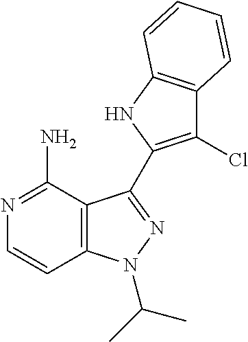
C12=C(N(C(C)C)N=C1C1=C(Cl)C3=C(N1)C=CC=C3)C=CN=C2N
